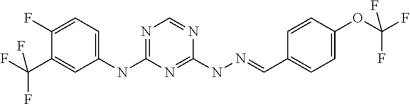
C1(NC2=NC=NC(NN=CC3=CC=C(OC(F)(F)F)C=C3)=N2)=CC=C(F)C(C(F)(F)F)=C1
